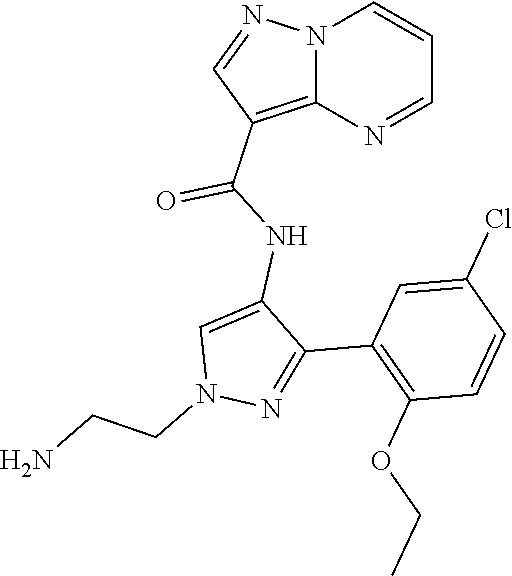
N12C(=C(C(NC3=CN(CCN)N=C3C3=C(OCC)C=CC(Cl)=C3)=O)C=N1)N=CC=C2
